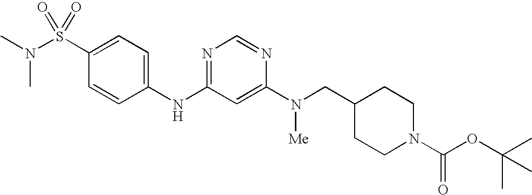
C1(S(N(C)C)(=O)=O)=CC=C(NC2=NC=NC(N([Me])CC3CCN(C(OC(C)(C)C)=O)CC3)=C2)C=C1
